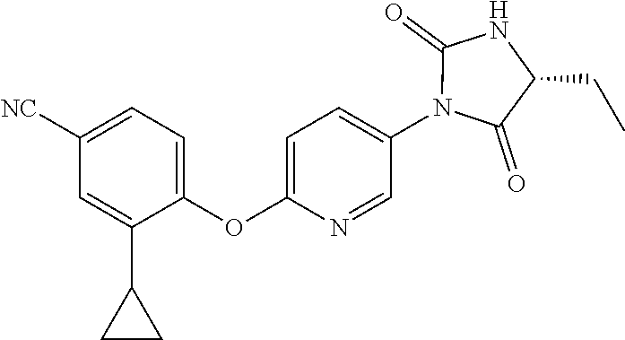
C1=C(C2CC2)C(OC2=CC=C(N3C(=O)NC(CC)C3=O)C=N2)=CC=C1[NC]
